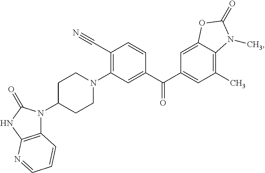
C1(C#N)=C(N2CCC(N3C4=C(NC3=O)N=CC=C4)CC2)C=C(C(C2=CC(C)=C3C(=C2)OC(=O)N3C)=O)C=C1
